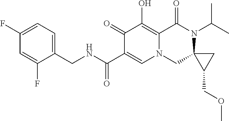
C1(F)=CC(F)=CC=C1CNC(C1=CN2CC3(N(C(C)C)C(=O)C2=C(O)C1=O)C(COC)C3)=O
